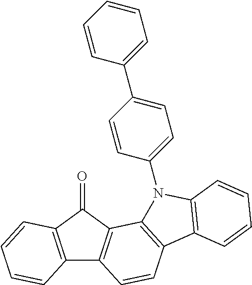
C12=C(C(=O)C3=C1C=CC1=C3N(C3=CC=C(C4=CC=CC=C4)C=C3)C3=C1C=CC=C3)C=CC=C2
